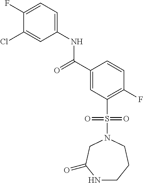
C1(F)=CC=C(NC(C2=CC(S(N3CC(=O)NCCC3)(=O)=O)=C(F)C=C2)=O)C=C1Cl
